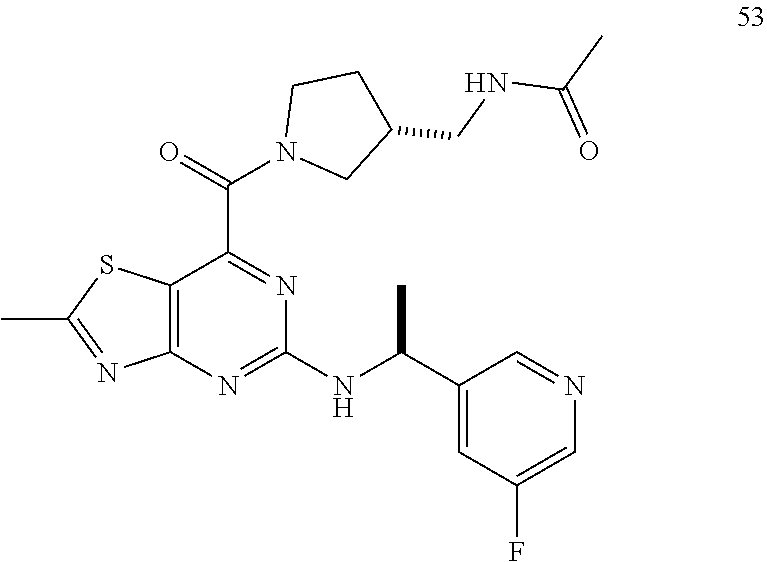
C12=C(N=C(NC(C3=CC(F)=CN=C3)C)N=C1C(N1CC(CNC(C)=O)CC1)=O)N=C(C)S2
